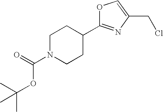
O1C(C2CCN(C(=O)OC(C)(C)C)CC2)=NC(CCl)=C1
